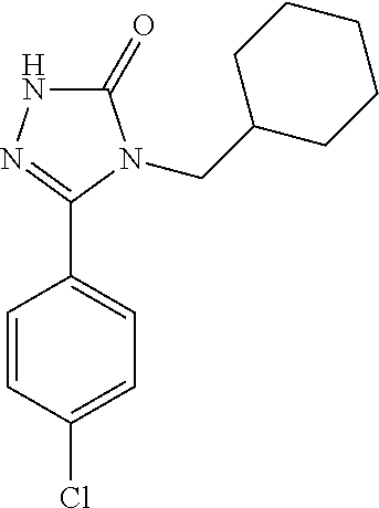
C1=CC(Cl)=CC=C1C1=NNC(=O)N1CC1CCCCC1
